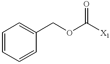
C(OC([X1])=O)C1=CC=CC=C1
